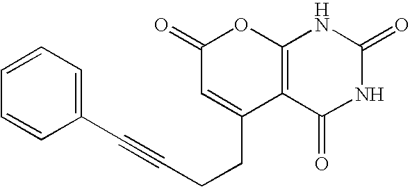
C1(=O)C=C(CCC#CC2=CC=CC=C2)C2=C(O1)NC(=O)NC2=O
